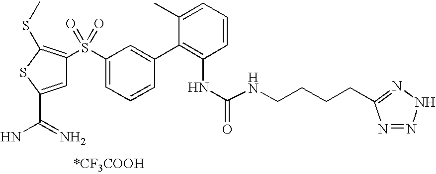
C1(C2=C(NC(NCCCCC3=NNN=N3)=O)C=CC=C2C)=CC(S(C2=C(SC)SC(C(=N)N)=C2)(=O)=O)=CC=C1
